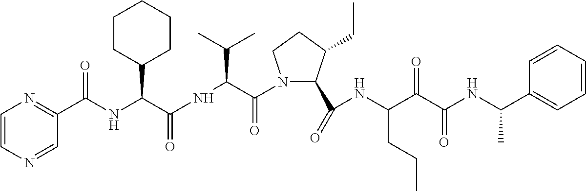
N(C(C(=O)N1C(C(=O)NC(C(C(NC(C2=CC=CC=C2)C)=O)=O)CCC)C(CC)CC1)C(C)C)C(=O)C(C1CCCCC1)NC(=O)C1=NC=CN=C1
